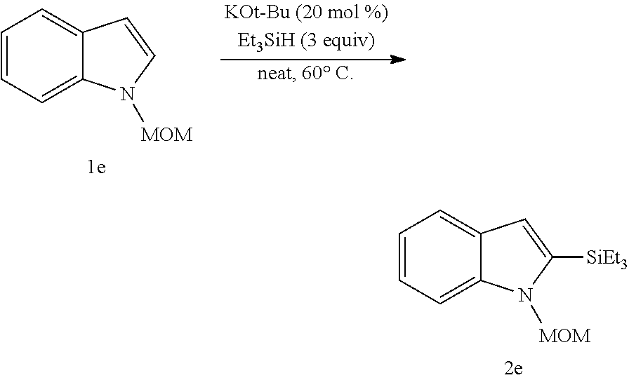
C12=CC=CC=C1N([MOM])C=C2.C12=CC=CC=C1N([MOM])C([SiEt3])=C2
